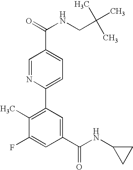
C1=NC(C2=C(C)C(F)=CC(C(NC3CC3)=O)=C2)=CC=C1C(=O)NCC(C)(C)C
